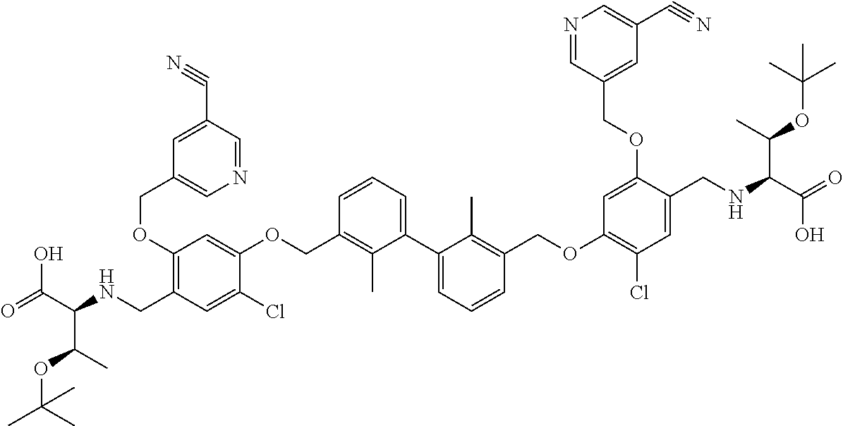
C1(OCC2=CN=CC(C#N)=C2)=C(CNC(C(=O)O)C(OC(C)(C)C)C)C=C(Cl)C(OCC2=C(C)C(C3=CC=CC(COC4=C(Cl)C=C(CNC(C(O)=O)C(OC(C)(C)C)C)C(OCC5=CC(C#N)=CN=C5)=C4)=C3C)=CC=C2)=C1
